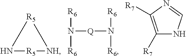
N([Q]N([R6])[R6])([R6])[R6].N1[R5][NH][R5]1.C1([R7])=C([R7])N=CN1
